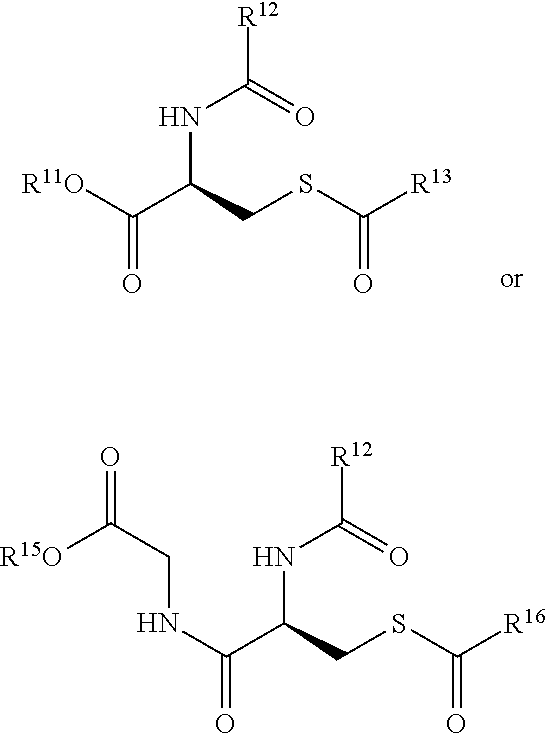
[R11O]C(C(CSC([R13])=O)NC(=O)[R12])=O.N(C(C(CSC([R16])=O)NC(=O)[R12])=O)CC(=O)[R15O]
